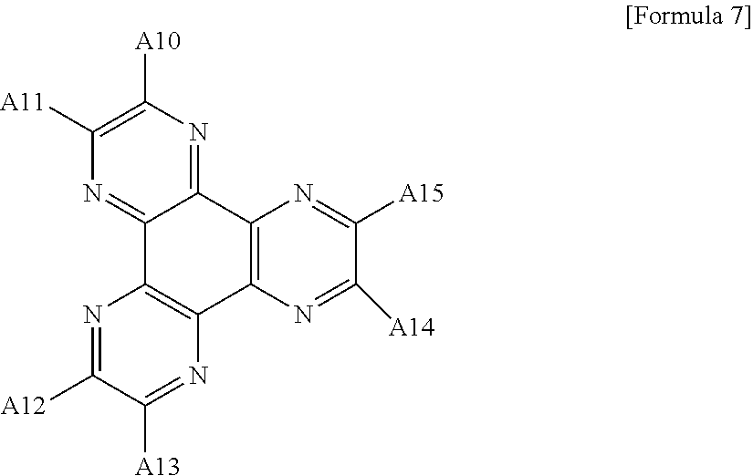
N1=C([A12])C([A13])=NC2=C1C1=NC([A11])=C([A10])N=C1C1=C2N=C([A14])C([A15])=N1
